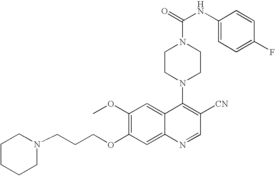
C1(OC)=C(OCCCN2CCCCC2)C=C2C(=C1)C(N1CCN(C(=O)NC3=CC=C(F)C=C3)CC1)=C([CN])C=N2
